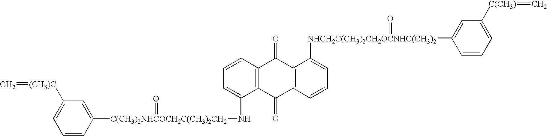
N(C1=CC=CC2=C1C(=O)C1=C(C2=O)C([NHCH2C(CH3)2CH2OCNHC(CH3)2](=O)C2=CC([C(CH3)]=C)=CC=C2)=CC=C1)[C(CH3)2NHCOCH2C(CH3)2CH2](=O)C1=CC([(CH3)C]=C)=CC=C1
